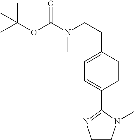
C1=CC(CCN(C(OC(C)(C)C)=O)C)=CC=C1C1=NCCN1C
